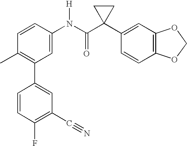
C1(N(C(C2(C3=CC4=C(C=C3)OCO4)CC2)=O)[H])=CC(C2=CC(C#N)=C(F)C=C2)=C(C)C=C1
